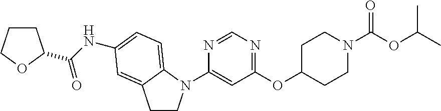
N1=CN=C(OC2CCN(C(OC(C)C)=O)CC2)C=C1N1CCC2=CC(NC(=O)C3CCCO3)=CC=C12
